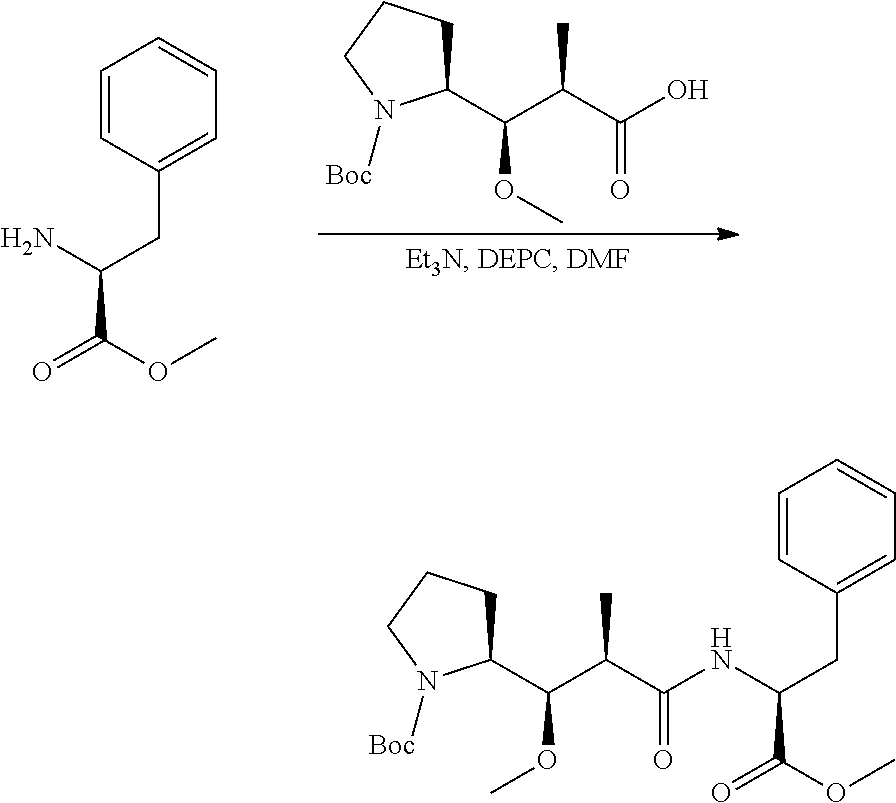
C1=CC(CC(C(=O)OC)N)=CC=C1.C1(C(C(C(O)=O)C)OC)CCCN1[Boc].C1(C(C(C(NC(CC2=CC=CC=C2)C(=O)OC)=O)C)OC)CCCN1[Boc]
